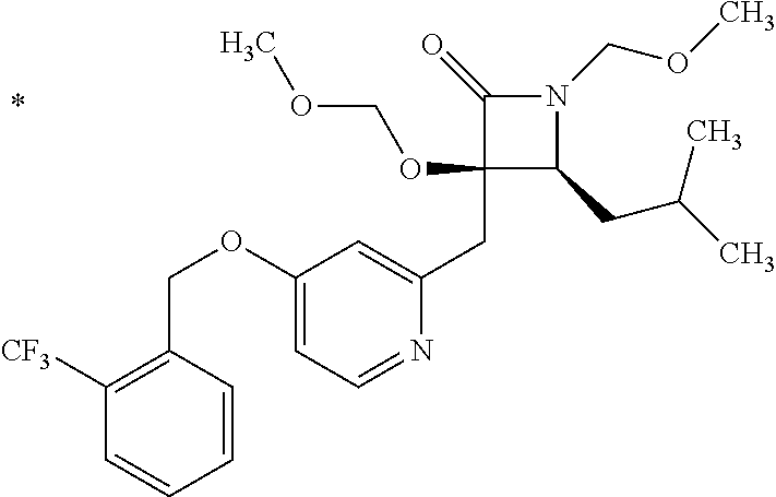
C1(CC2=CC(OCC3=C([CF3])C=CC=C3)=CC=N2)(OCOC)C(CC(C)C)N(COC)C1=O
